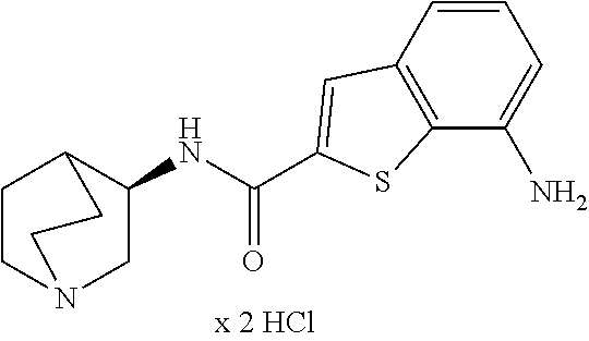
C1(NC(C2=CC3=C(C(N)=CC=C3)S2)=O)CN2CCC1CC2
